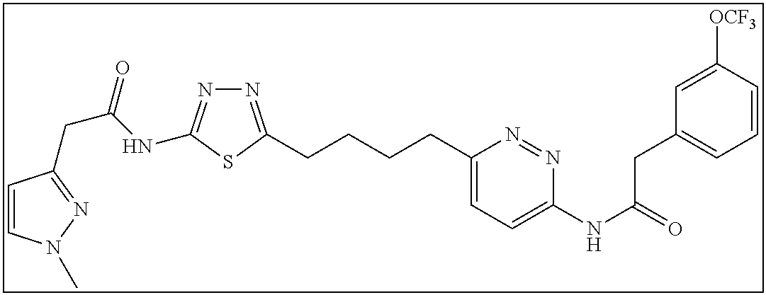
N1=C(CCCCC2=CC=C(NC(=O)CC3=CC=CC([OCF3])=C3)N=N2)SC(NC(CC2=NN(C)C=C2)=O)=N1
